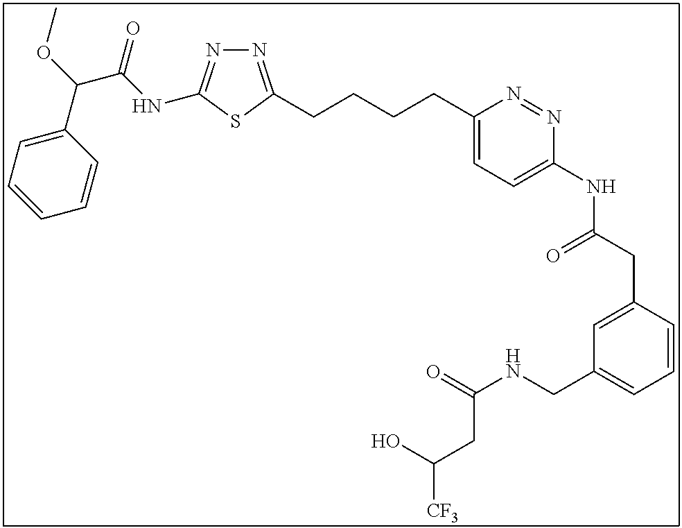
N1=C(CCCCC2=CC=C(NC(CC3=CC(CNC(=O)CC([CF3])O)=CC=C3)=O)N=N2)SC(NC(C(OC)C2=CC=CC=C2)=O)=N1
